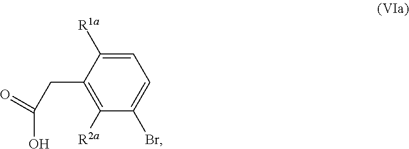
C(C1=C([R2a])C(Br)=CC=C1[R1a])C(O)=O
